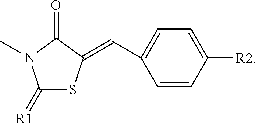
C1=CC([R2])=CC=C1C=C1SC(=[R1])N(C)C1=O
